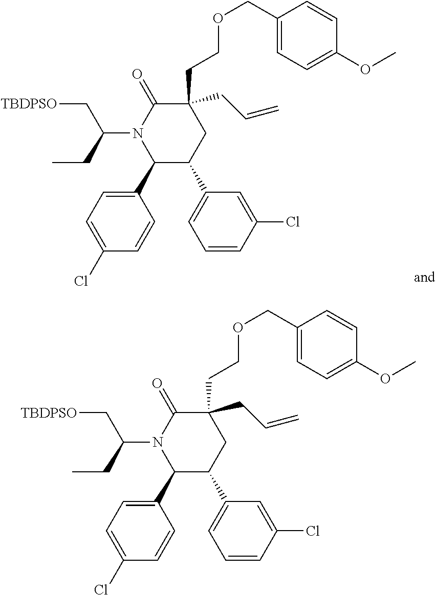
C1C(CCOCC2=CC=C(OC)C=C2)(CC=C)C(=O)N(C(C[TBDPSO])CC)C(C2=CC=C(Cl)C=C2)C1C1=CC=CC(Cl)=C1.C1C(CCOCC2=CC=C(OC)C=C2)(CC=C)C(=O)N(C(C[TBDPSO])CC)C(C2=CC=C(Cl)C=C2)C1C1=CC=CC(Cl)=C1
